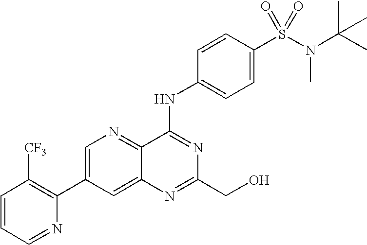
C1=CC=NC(C2=CN=C3C(=C2)N=C(CO)N=C3NC2=CC=C(S(N(C(C)(C)C)C)(=O)=O)C=C2)=C1[CF3]
